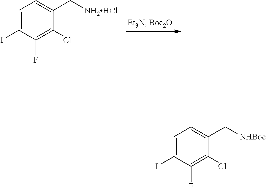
C1(Cl)=C(F)C(I)=CC=C1C[NH2HCl].C1(Cl)=C(F)C(I)=CC=C1C[NHBoc]
